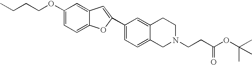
C1(OCCCC)=CC=C2C(=C1)C=C(C1=CC=C3C(=C1)CCN(CCC(OC(C)(C)C)=O)C3)O2
